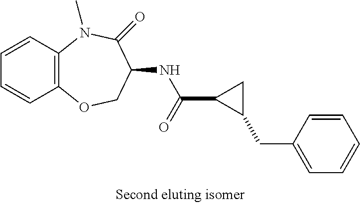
C1=CC2=C(C=C1)OCC(NC(C1C(CC3=CC=CC=C3)C1)=O)C(=O)N2C
